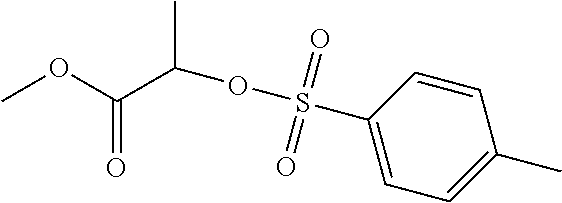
S(C1=CC=C(C)C=C1)(=O)(=O)OC(C(OC)=O)C
